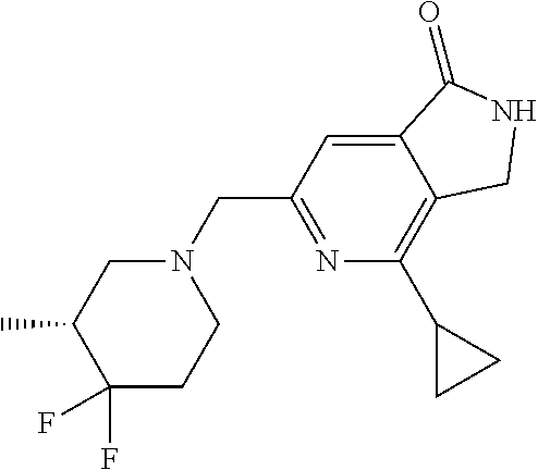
C12=CC(CN3CC(C)C(F)(F)CC3)=NC(C3CC3)=C1CNC2=O
